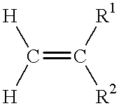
C(=C([R2])[R1])([H])[H]
